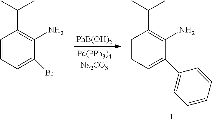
[PhB(OH)2].C1=CC=C(C2=CC=CC=C2)C(N)=C1C(C)C.C1=CC=C(Br)C(N)=C1C(C)C
